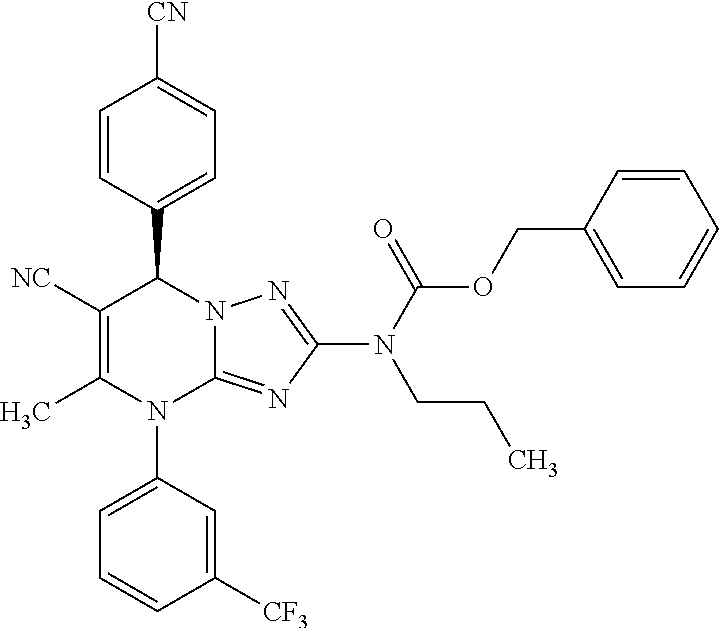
C1=CC(C2C([NC])=C(C)N(C3=CC=CC([CF3])=C3)C3=NC(N(C(=O)OCC4=CC=CC=C4)CCC)=NN23)=CC=C1[CN]
